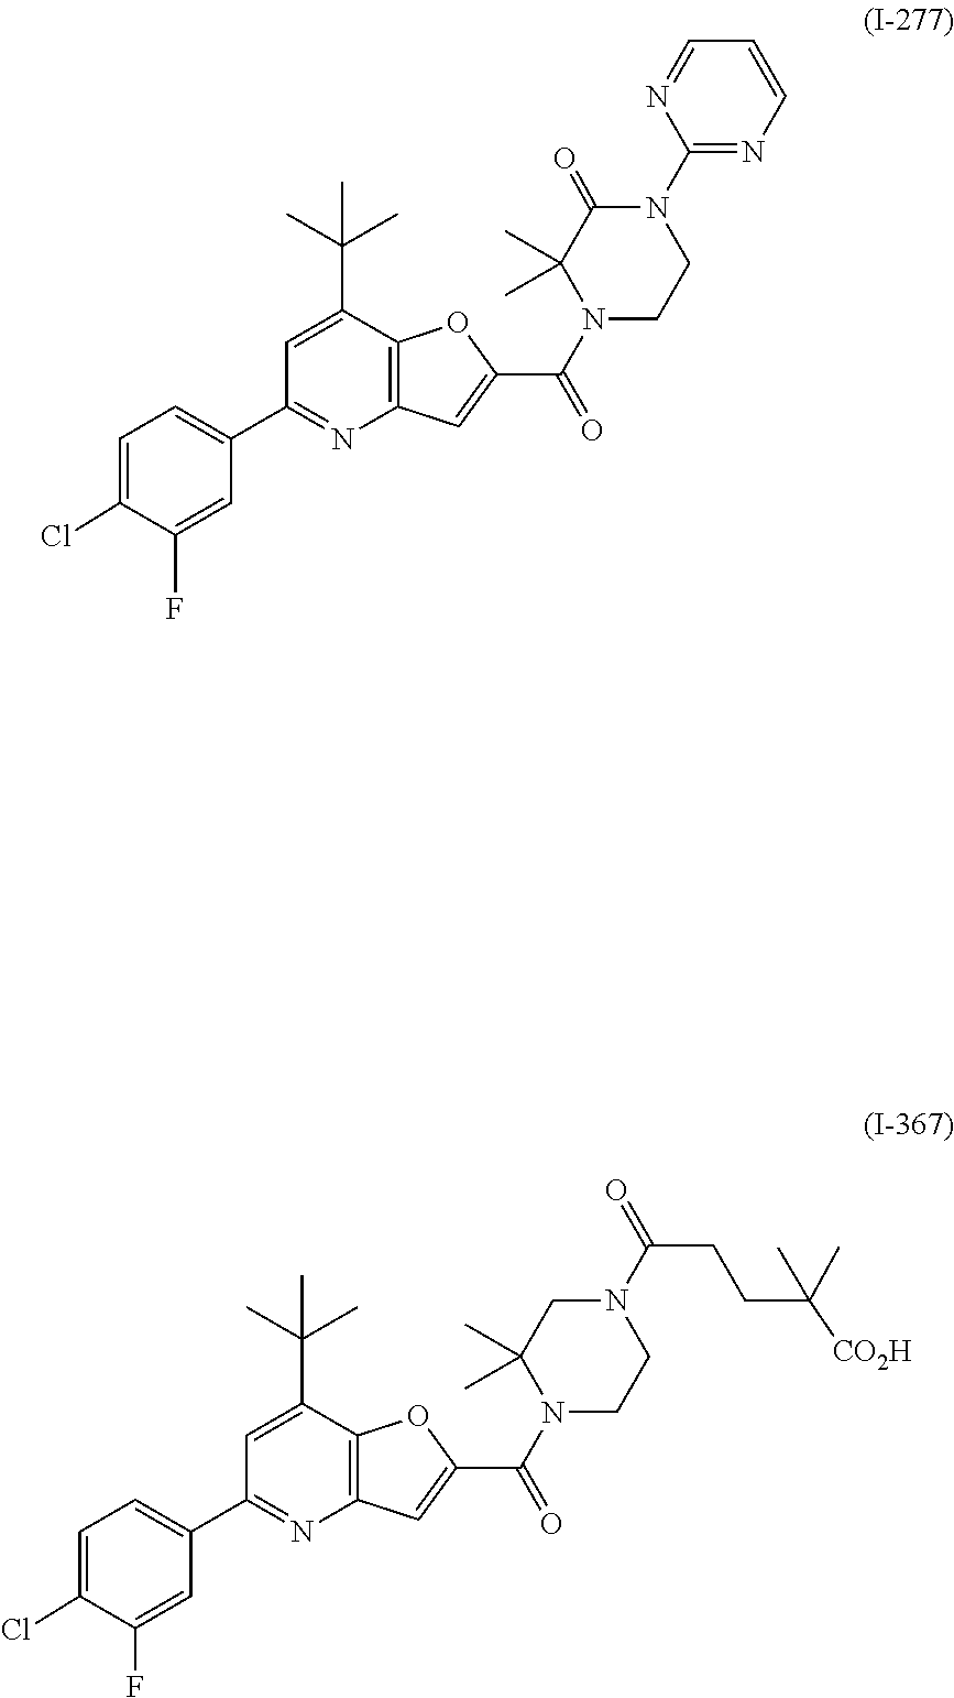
C1=C(Cl)C(F)=CC(C2=NC3=C(C(C(C)(C)C)=C2)OC(C(N2CCN(C(=O)CCC([CO2H])(C)C)CC2(C)C)=O)=C3)=C1.C1=C(Cl)C(F)=CC(C2=NC3=C(C(C(C)(C)C)=C2)OC(C(N2CCN(C4=NC=CC=N4)C(=O)C2(C)C)=O)=C3)=C1
